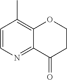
C1=CN=C2C(=C1C)OCCC2=O
